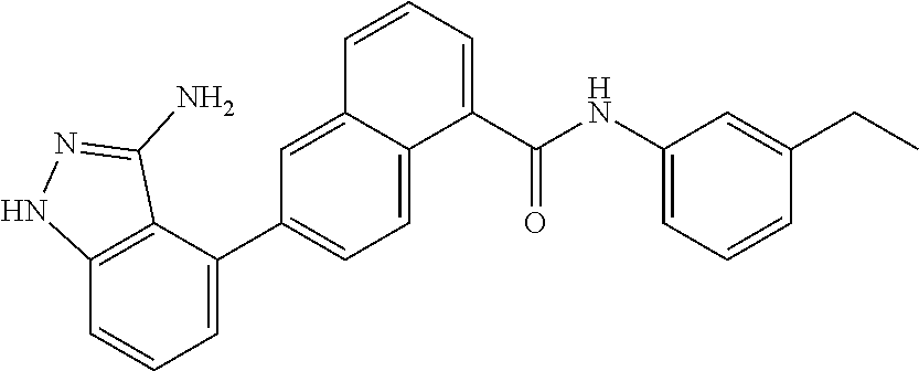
C1(C(NC2=CC=CC(CC)=C2)=O)=CC=CC2=CC(C3=CC=CC4=C3C(N)=NN4)=CC=C12
